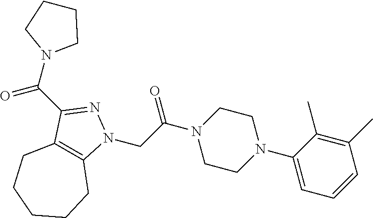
C12=C(C(C(N3CCCC3)=O)=NN1CC(N1CCN(C3=CC=CC(C)=C3C)CC1)=O)CCCCC2
